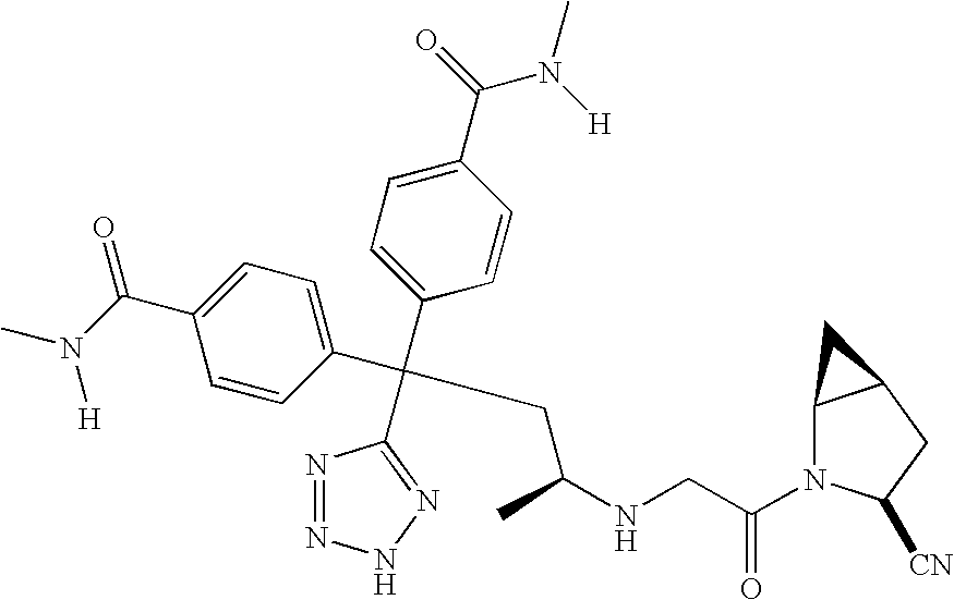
N1=NNN=C1C(CC(NCC(=O)N1C2C(CC1[CN])C2)C)(C1=CC=C(C(=O)N([H])C)C=C1)C1=CC=C(C(N(C)[H])=O)C=C1
